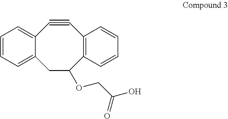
C12=CC=CC=C1C#CC1=C(C(OCC(O)=O)C2)C=CC=C1
